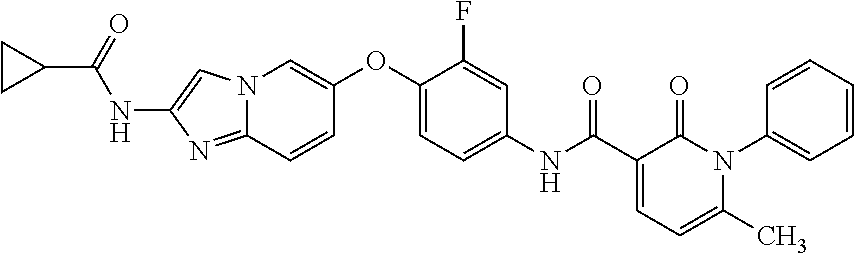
N12C(=NC(NC(C3CC3)=O)=C1)C=CC(OC1=CC=C(NC(=O)C3=CC=C(C)N(C4=CC=CC=C4)C3=O)C=C1F)=C2
